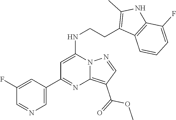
C1=C(C2=NC3=C(C(=O)OC)C=NN3C(NCCC3=C(C)NC4=C3C=CC=C4F)=C2)C=C(F)C=N1
